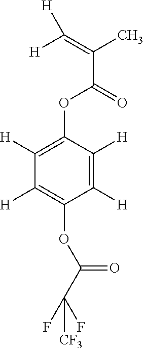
C1([H])=C([H])C(OC(C(=C([H])[H])C)=O)=C([H])C([H])=C1OC(C(F)([CF3])F)=O
